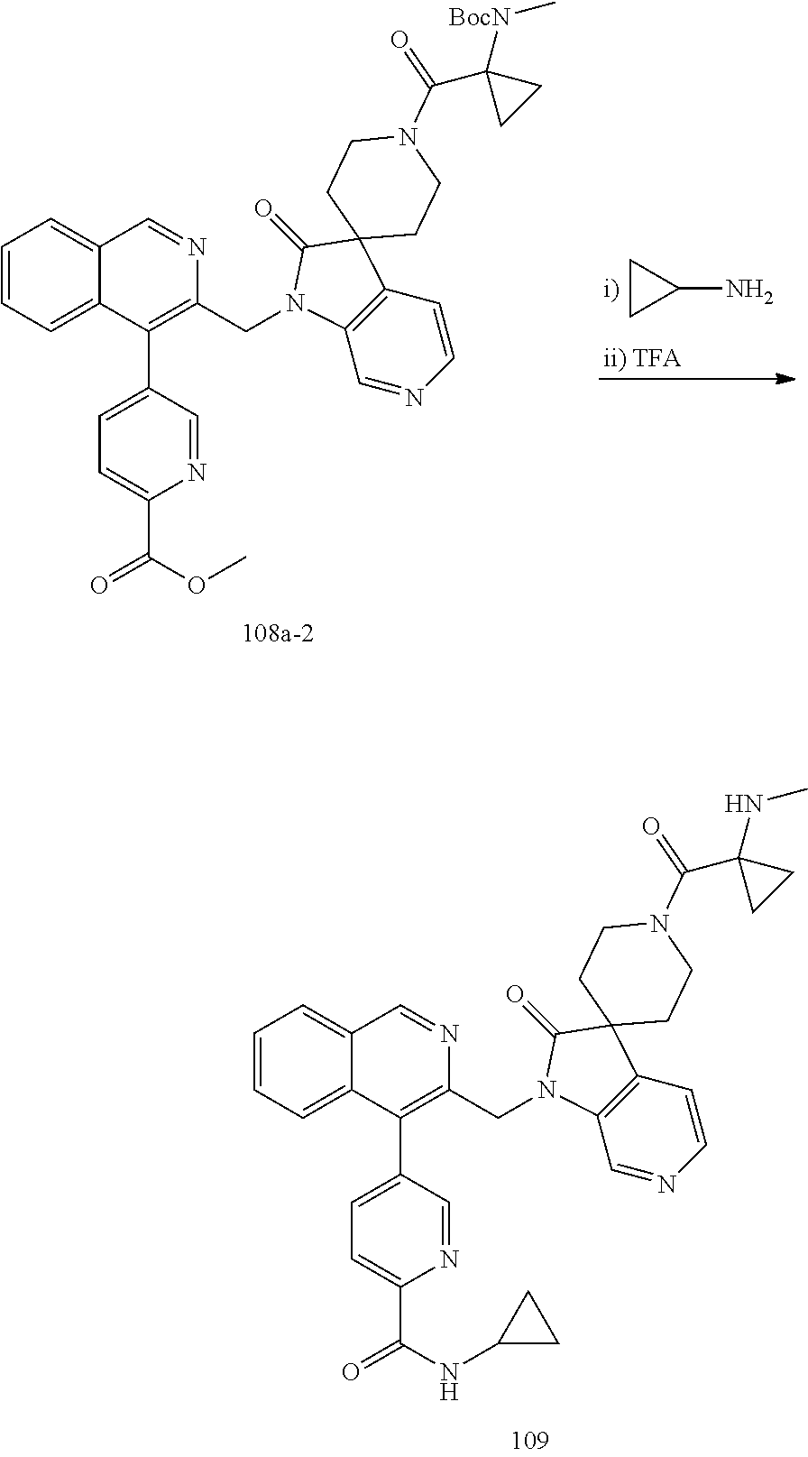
C1=CC=C2C(=C1)C=NC(CN1C3=C(C=CN=C3)C3(C1=O)CCN(C(=O)C1([BocN]C)CC1)CC3)=C2C1=CC=C(C(=O)OC)N=C1.C1CC1N.C1=CC=C2C(=C1)C=NC(CN1C3=C(C=CN=C3)C3(C1=O)CCN(C(=O)C1(NC)CC1)CC3)=C2C1=CC=C(C(=O)NC2CC2)N=C1
